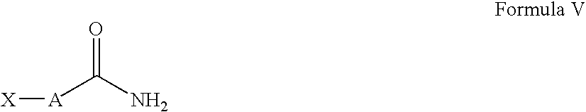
[A](C(N)=O)[X]
